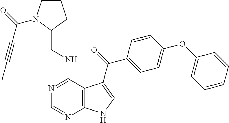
N1=C(NCC2CCCN2C(=O)C#CC)C2=C(N=C1)NC=C2C(=O)C1=CC=C(OC2=CC=CC=C2)C=C1
